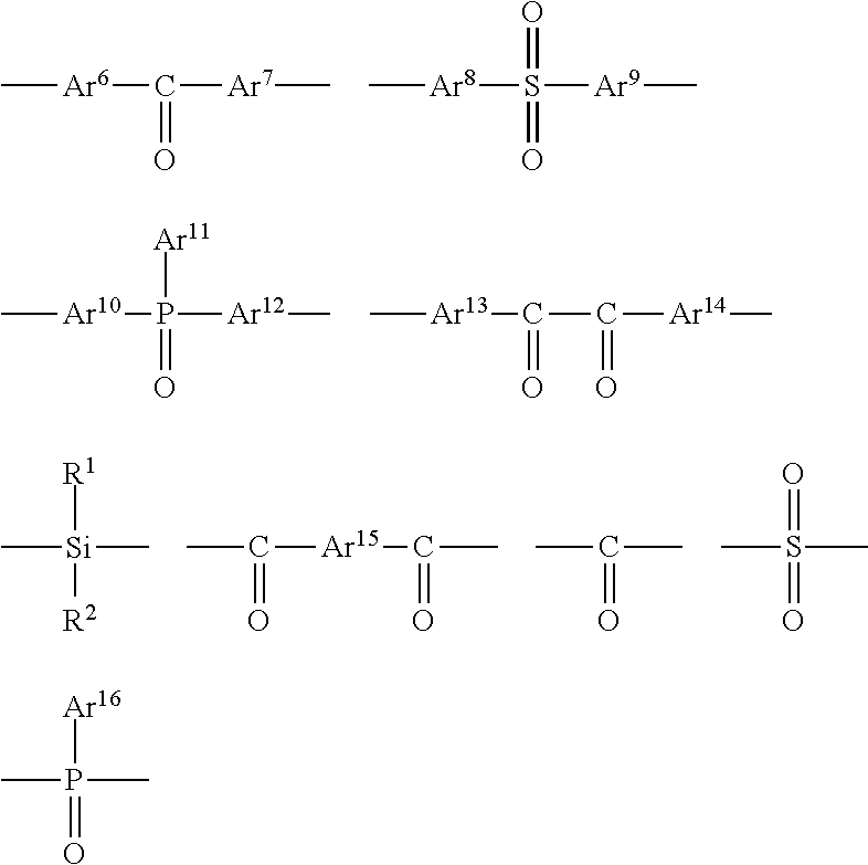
C[Ar6]C([Ar7]C)=O.C[Ar8]S([Ar9]C)(=O)=O.C[Ar10]P([Ar12]C)(=O)[Ar11].C[Ar13]C(=O)C([Ar14]C)=O.C[Si](C)([R1])[R2].O=C(C)[Ar15]C(=O)C.O=C(C)C.O=S(C)(C)=O.O=P(C)(C)[Ar16]
